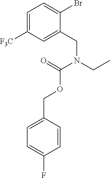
C1=C([F3C])C=C(CN(CC)C(=O)OCC2=CC=C(F)C=C2)C(Br)=C1
